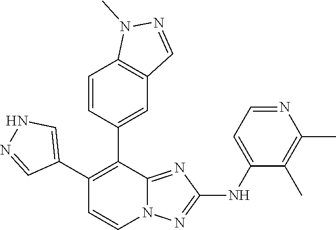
N1C=C(C2=C(C3=CC4=C(C=C3)N(C)N=C4)C3=NC(NC4=CC=NC(C)=C4C)=NN3C=C2)C=N1
